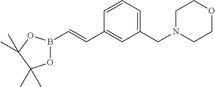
C1=CC=C(CN2CCOCC2)C=C1C=CB1OC(C)(C)C(C)(C)O1
